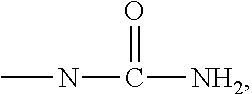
N(C(=O)[NH2])C
